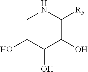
C1C(O)C(O)C(O)C([R5])N1
